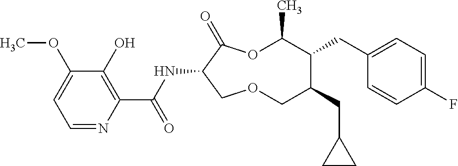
C1(O)=C(C(NC2C(=O)OC(C)C(CC3=CC=C(F)C=C3)C(CC3CC3)COC2)=O)N=CC=C1OC
